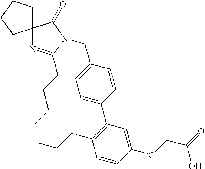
C1=C(C2=C(CCC)C=CC(OCC(O)=O)=C2)C=CC(CN2C(CCCC)=NC3(C2=O)CCCC3)=C1
